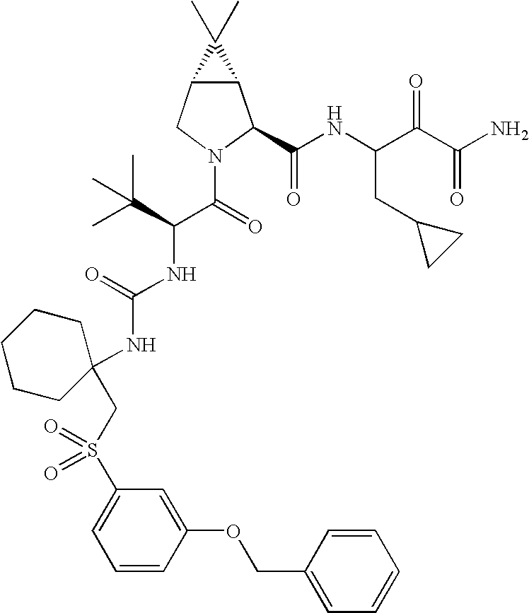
C12C(CN(C(C(NC(=O)NC3(CS(=O)(C4=CC=CC(OCC5=CC=CC=C5)=C4)=O)CCCCC3)C(C)(C)C)=O)C1C(NC(C(C(N)=O)=O)CC1CC1)=O)C2(C)C
